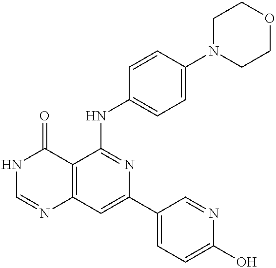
C12=C(C=C(C3=CC=C(O)N=C3)N=C1NC1=CC=C(N3CCOCC3)C=C1)N=CNC2=O
